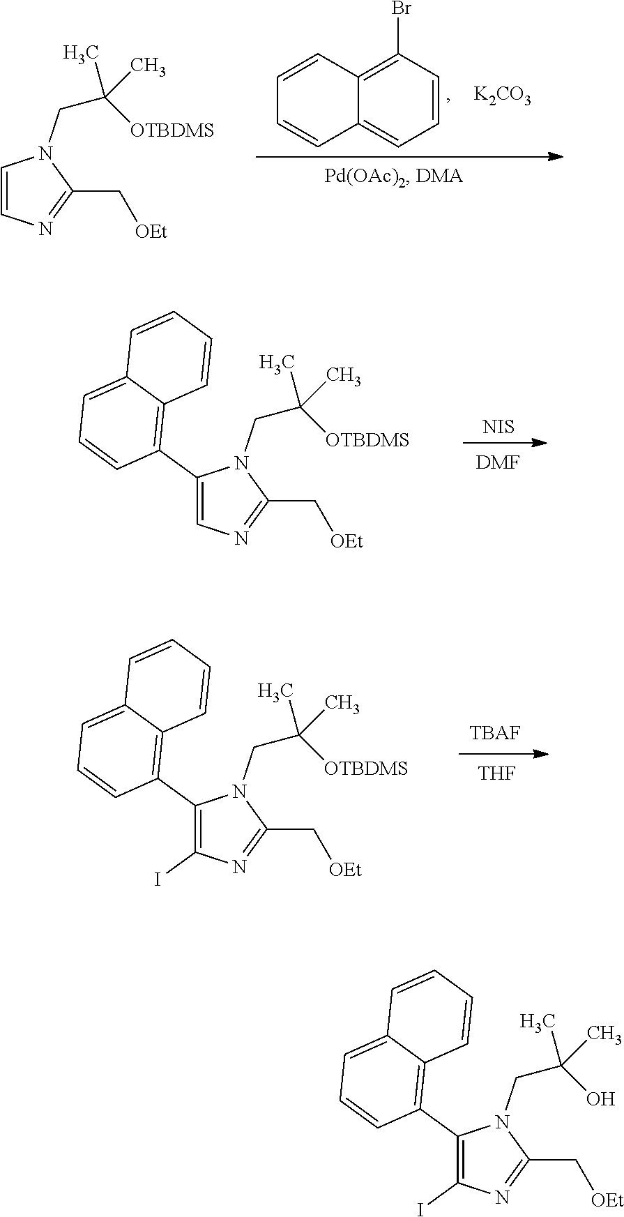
C1=CN=C(C[OEt])N1CC(C)([OTBDMS])C.C12=CC=CC(Br)=C1C=CC=C2.[K2CO3].C1(C2=C3C(=CC=C2)C=CC=C3)=CN=C(C[OEt])N1CC(C)([OTBDMS])C.[NIS].[DMF].C1(C2=C3C(=CC=C2)C=CC=C3)=C(I)N=C(C[OEt])N1CC(C)([OTBDMS])C.[TBAF].[THF].C1(C2=C3C(=CC=C2)C=CC=C3)=C(I)N=C(C[OEt])N1CC(C)(O)C
